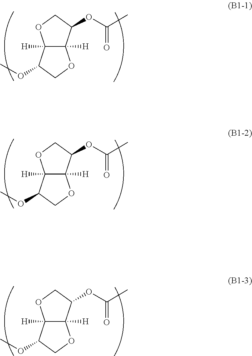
C12([H])C([H])(C(OC(=O)C)CO1)OCC2OC.C12([H])C([H])(C(OC(=O)C)CO1)OCC2OC.C12([H])C([H])(C(OC(=O)C)CO1)OCC2OC
